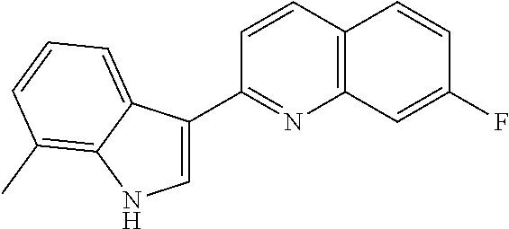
C12=C(C=C(F)C=C1)N=C(C1=CNC3=C(C)C=CC=C13)C=C2
